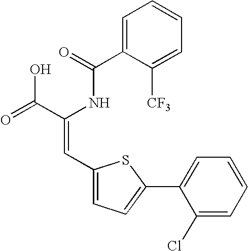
C1=C(C(=O)NC(C(=O)O)=CC2=CC=C(C3=CC=CC=C3Cl)S2)C([CF3])=CC=C1
